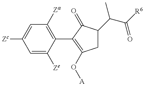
C1=C([Ze])C(C2=C(O[A])CC(C(C(=O)[R6])C)C2=O)=C([Za])C=C1[Zc]
